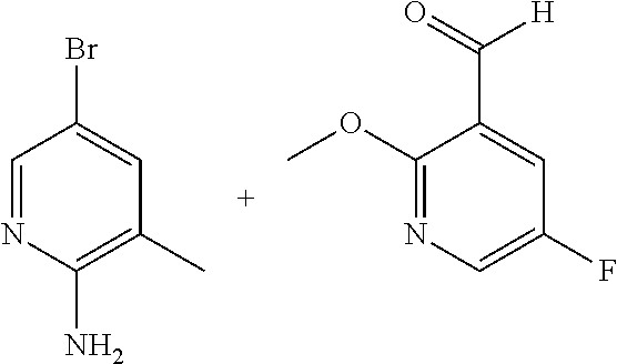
C1=NC(N)=C(C)C=C1Br.C1(OC)=NC=C(F)C=C1C(=O)[H]
